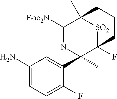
NC1=CC=C(F)C(C2(C)N=C([Boc2N])C3(C)[SO2]C2(F)CCC3)=C1
